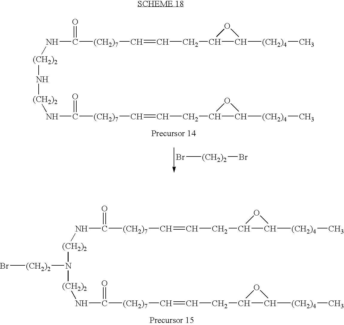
Br[(CH2)2]Br.[(CH2)2](NC([(CH2)7]C=CCC1C([(CH2)4]C)O1)=O)N[(CH2)2]NC([(CH2)7]C=CCC1C([(CH2)4]C)O1)=O.[(CH2)2](NC([(CH2)7]C=CCC1C([(CH2)4]C)O1)=O)N([(CH2)2]NC([(CH2)7]C=CCC1C([(CH2)4]C)O1)=O)[(CH2)2]Br
